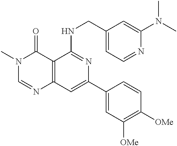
C12=C(C=C(C3=CC([OMe])=C([OMe])C=C3)N=C1NCC1=CC=NC(N(C)C)=C1)N=CN(C)C2=O
